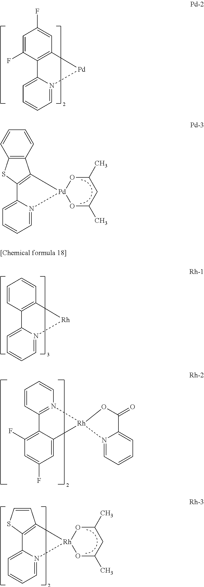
C1=N2C(=CC=C1)C1=C(C3=C(S1)C=CC=C3)[Pd]21OC(C)CC(C)O1.C12=C(C(F)=CC(F)=C1)C1=CC=CC=N1[Pd]2.C12=C(C=CC=C1)C1=CC=CC=N1[Rh]2.N12=C(C=CC=C1)C1=C(F)C=C(F)C=C1[Rh]21N2=CC=CC=C2C(=O)O1.C1=N2C(=CC=C1)C1=C(C=CS1)[Rh]21OC(C)CC(C)O1
